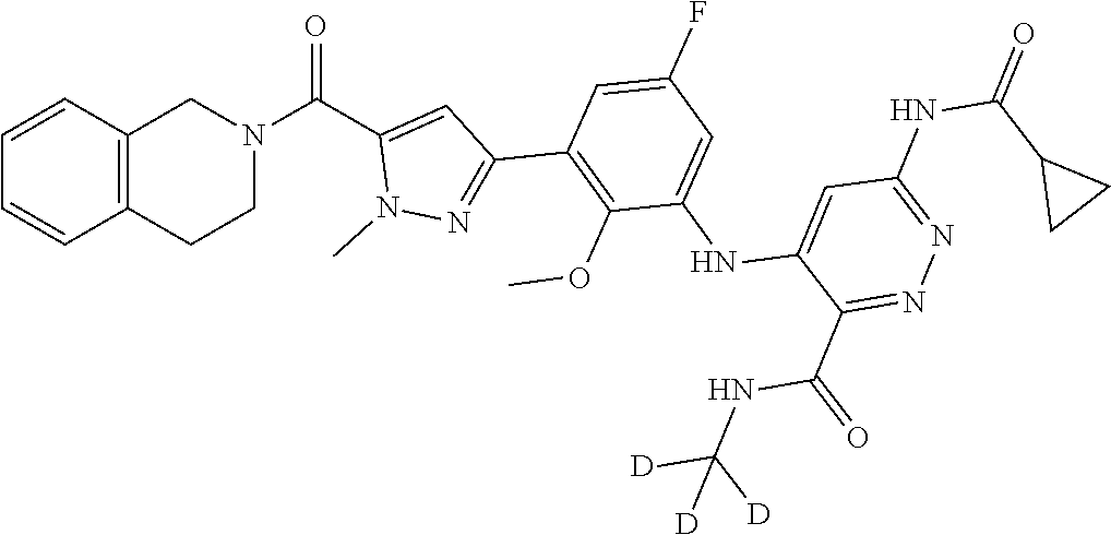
C1=CC2=C(C=C1)CCN(C(C1=CC(C3=C(OC)C(NC4=CC(NC(C5CC5)=O)=NN=C4C(NC([D])([D])[D])=O)=CC(F)=C3)=NN1C)=O)C2
